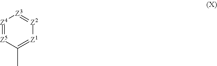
[Z4]1=[Z5]C(C)=[Z1][Z2]=[Z3]1
